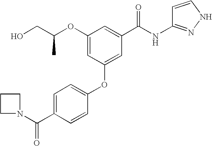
O(C1=CC(OC2=CC=C(C(N3CCC3)=O)C=C2)=CC(C(NC2=NNC=C2)=O)=C1)C(CO)C
